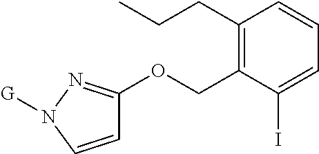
C1(CCC)=C(COC2=NN([G])C=C2)C(I)=CC=C1
